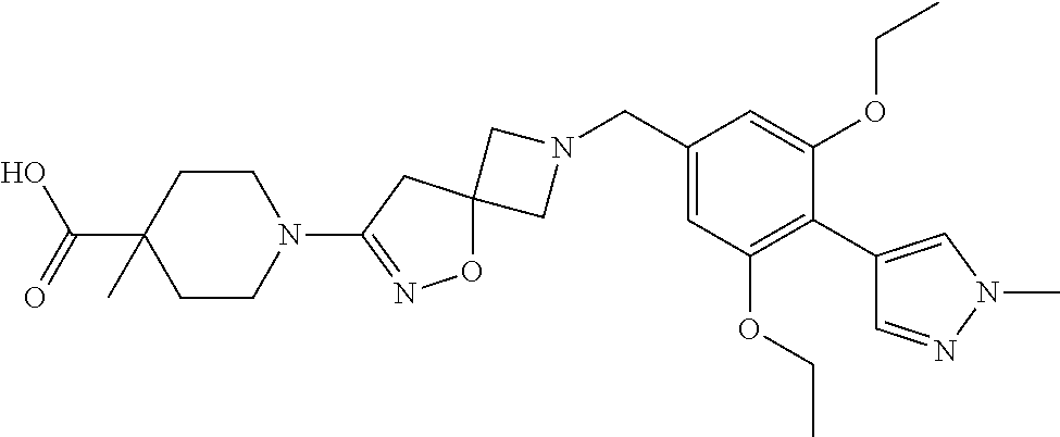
C1N(CC2=CC(OCC)=C(C3=CN(C)N=C3)C(OCC)=C2)CC12ON=C(N1CCC(C(O)=O)(C)CC1)C2
